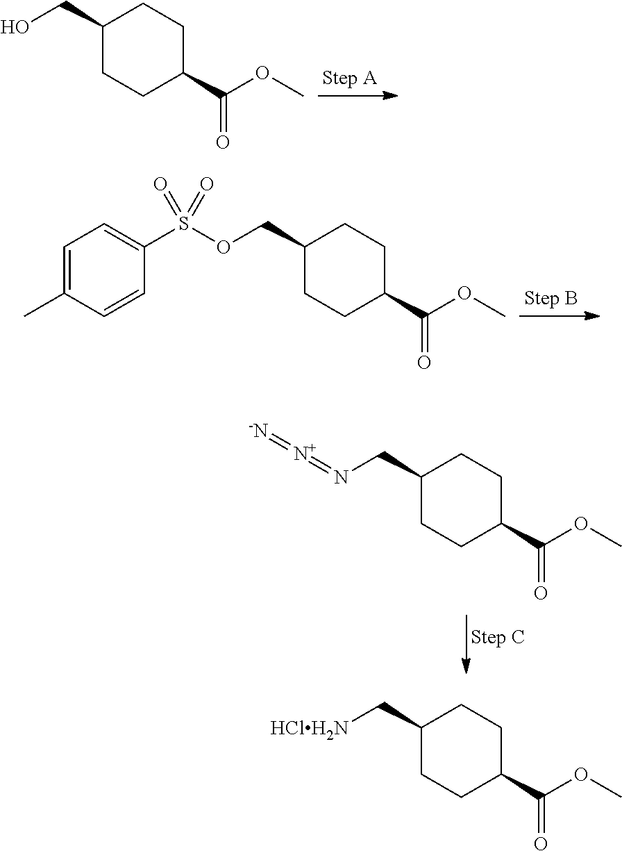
C1(CO)CCC(C(OC)=O)CC1.C1(COS(C2=CC=C(C)C=C2)(=O)=O)CCC(C(OC)=O)CC1.C1(CN=[N+]=[-N])CCC(C(OC)=O)CC1.C1(C[HClH2N])CCC(C(OC)=O)CC1
